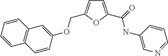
C1=C(C(=O)NC2=CN=CC=C2)OC(COC2=CC3=C(C=C2)C=CC=C3)=C1
